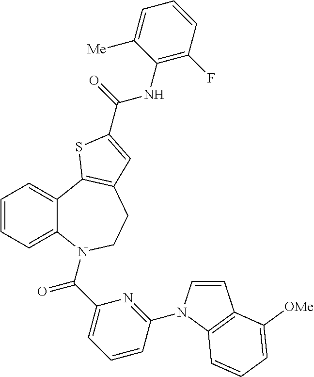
C1=CC=C2C(=C1)C1=C(CCN2C(C2=CC=CC(N3C=CC4=C3C=CC=C4[OMe])=N2)=O)C=C(C(=O)NC2=C(F)C=CC=C2[Me])S1
